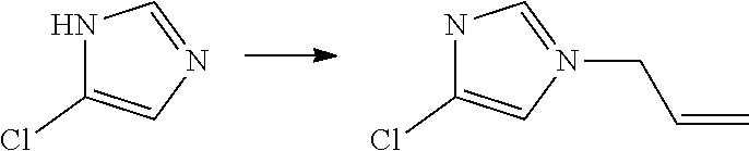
N1C(Cl)=CN=C1.N1C(Cl)=CN(CC=C)=C1
